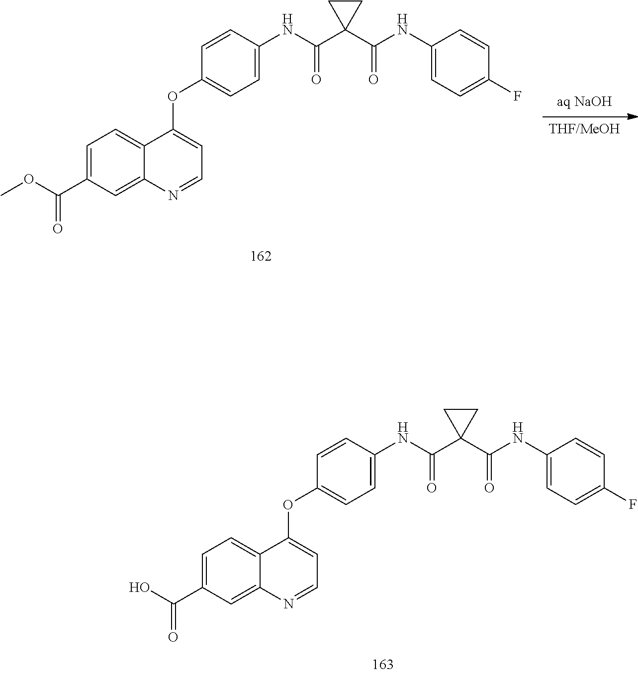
[aq NaOH].[THF/MeOH].C1(OC2=CC=NC3=CC(C(=O)OC)=CC=C32)=CC=C(NC(C2(C(=O)NC3=CC=C(F)C=C3)CC2)=O)C=C1.C1(OC2=CC=NC3=CC(C(=O)O)=CC=C32)=CC=C(NC(C2(C(=O)NC3=CC=C(F)C=C3)CC2)=O)C=C1
